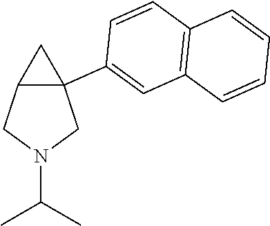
C12C(C3=CC4=C(C=C3)C=CC=C4)(CN(C(C)C)C1)C2
